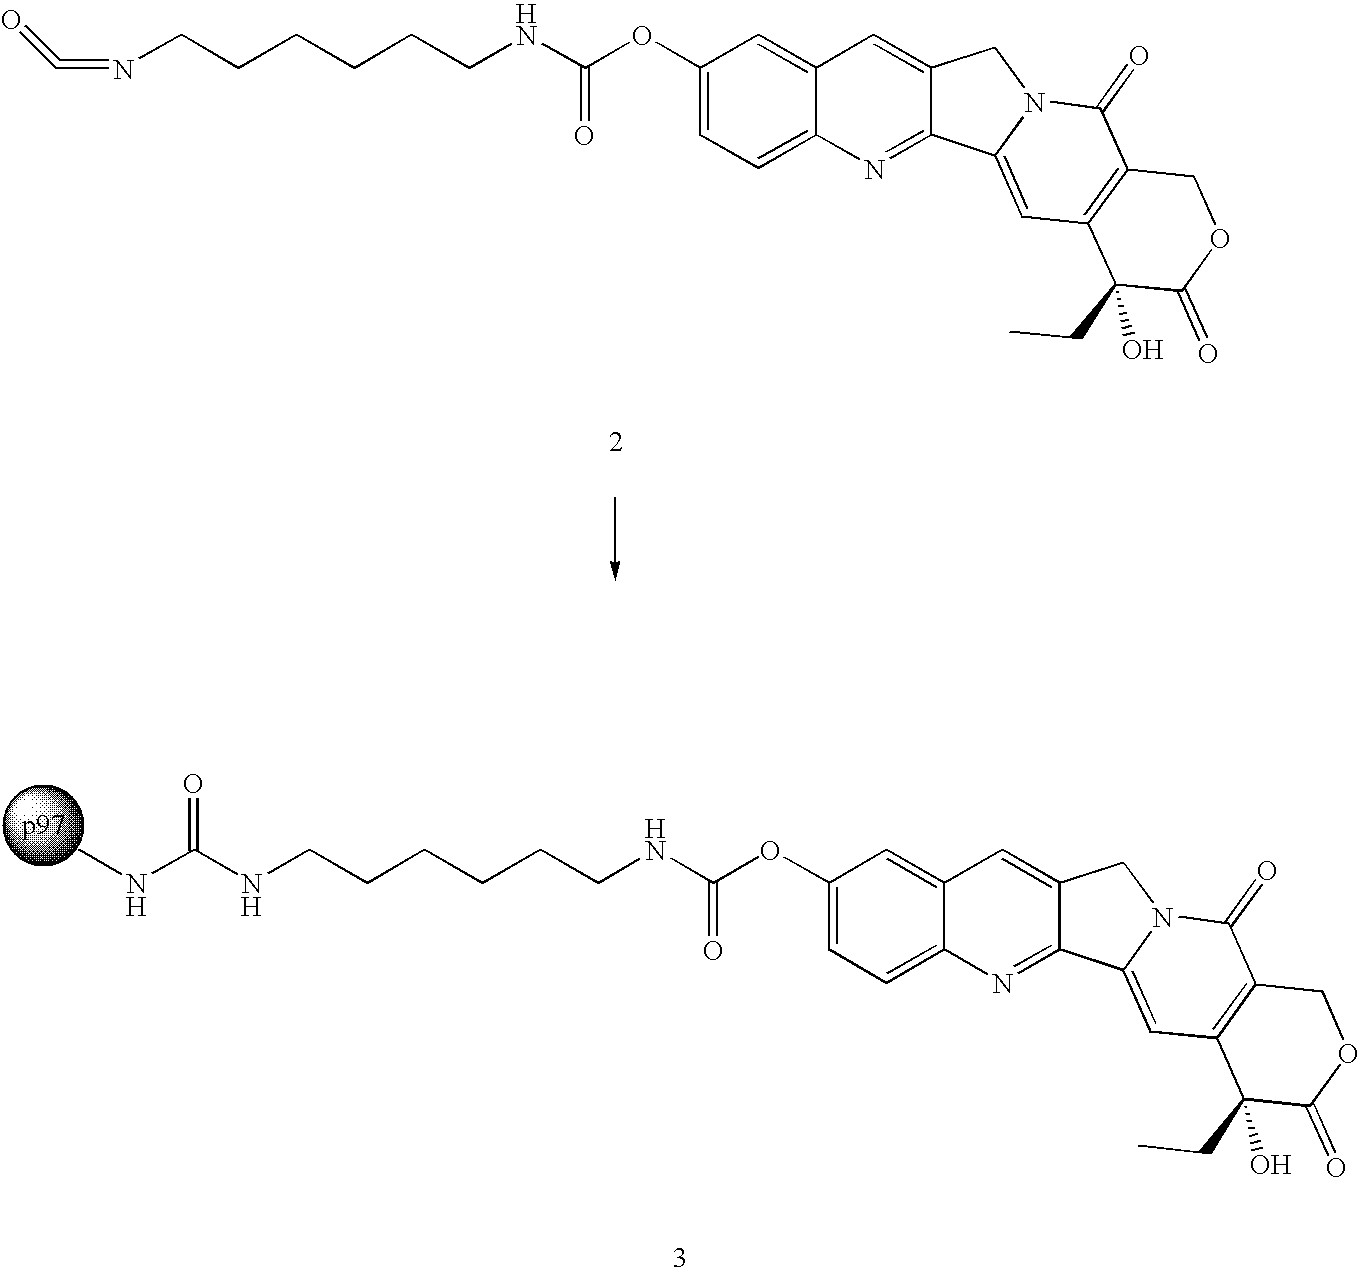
C1(OC(NCCCCCCNC(NC)=O)=O)=CC=C2C(=C1)C=C1C(=N2)C2=CC3=C(C(=O)N2C1)COC(=O)C3(CC)O.C1(OC(NCCCCCCN=C=O)=O)=CC=C2C(=C1)C=C1C(=N2)C2=CC3=C(C(=O)N2C1)COC(=O)C3(CC)O
